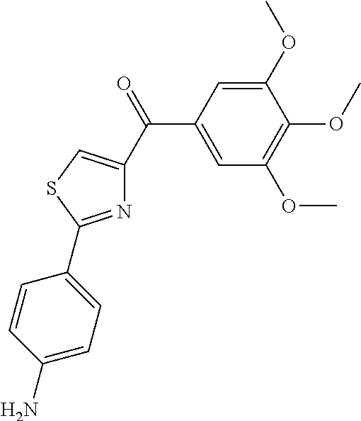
C1=C(C(=O)C2=CSC(C3=CC=C(N)C=C3)=N2)C=C(OC)C(OC)=C1OC
